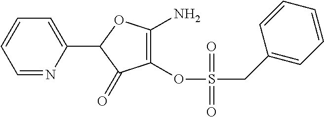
C1(C2=CC=CC=N2)C(=O)C(OS(CC2=CC=CC=C2)(=O)=O)=C(N)O1
